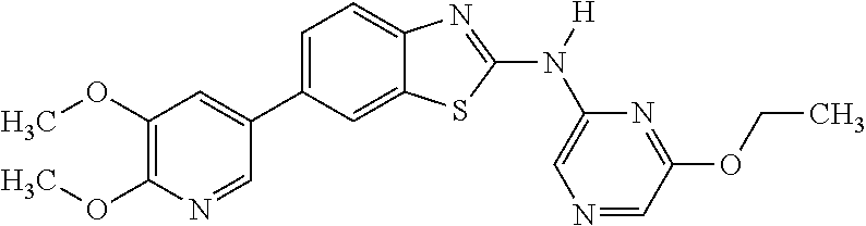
C1(OC)=C(OC)N=CC(C2=CC=C3C(=C2)SC(N([H])C2=CN=CC(OCC)=N2)=N3)=C1
